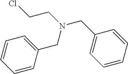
C1=CC(CN(CCCl)CC2=CC=CC=C2)=CC=C1
